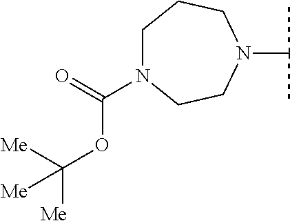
C1N(C(=O)OC([Me])([Me])[Me])CCN(C(C)C)CC1
